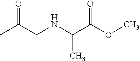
CC(CNC(C(OC)=O)C)=O
